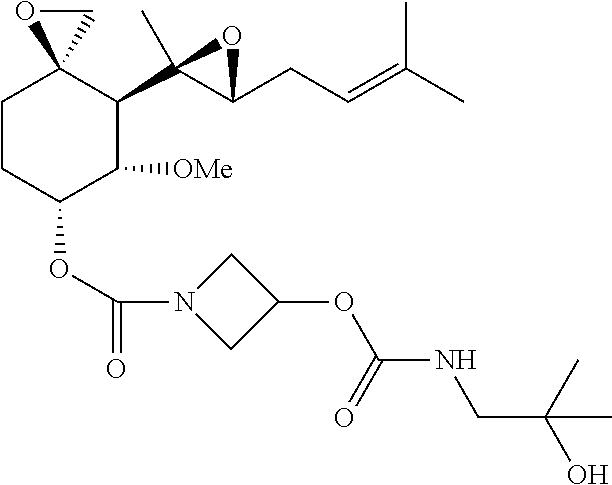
C1CC(OC(=O)N2CC(OC(NCC(O)(C)C)=O)C2)C([OMe])C(C2(C)C(CC=C(C)C)O2)C12CO2
